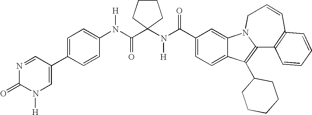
C1(C(N(C2(C(N(C3=CC=C(C4=CN([H])C(=O)N=C4)C=C3)[H])=O)CCCC2)[H])=O)=CC=C2C(=C1)N1C(=C2C2CCCCC2)C2=C(C=CC1)C=CC=C2
